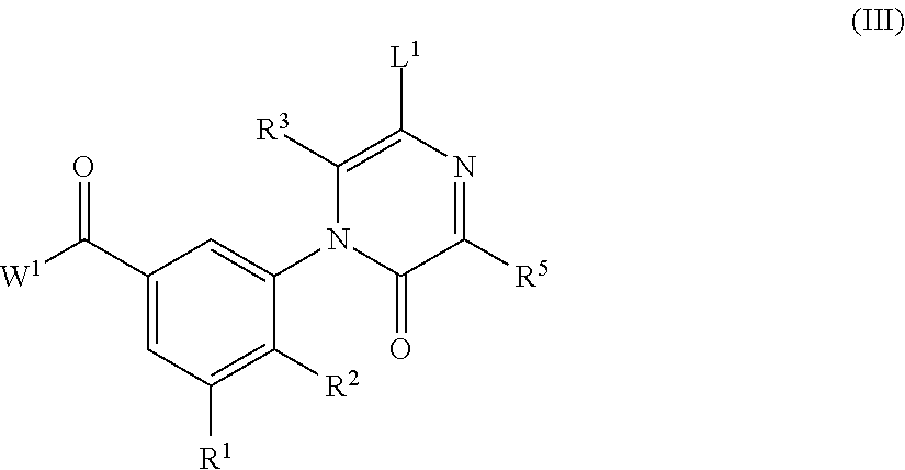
[W1]C(=O)C1=CC([R1])=C([R2])C(N2C(=O)C([R5])=NC([L1])=C2[R3])=C1
